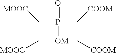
C(P(C(C[COOM])[COOM])(=O)[OM])(C[MOOC])[MOOC]
